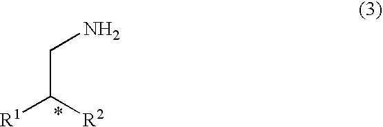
[R1]C([R2])CN
